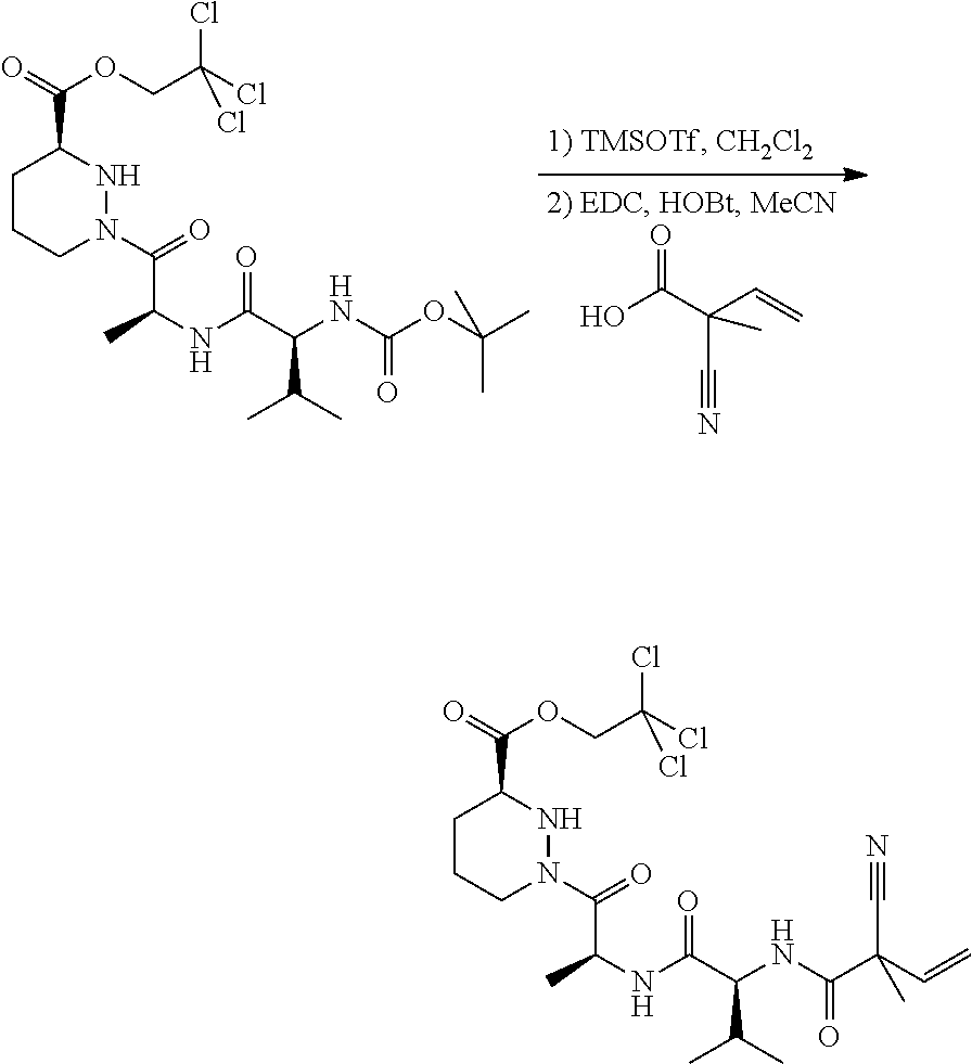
C1CCN(C(=O)C(NC(C(NC(OC(C)(C)C)=O)C(C)C)=O)C)NC1C(=O)OCC(Cl)(Cl)Cl.OC(C(C=C)(C#N)C)=O.C1CCN(C(=O)C(NC(C(NC(C(C=C)(C)C#N)=O)C(C)C)=O)C)NC1C(=O)OCC(Cl)(Cl)Cl
